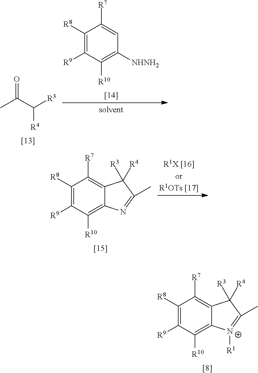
CC(C([R3])[R4])=O.C1([R8])=C([R9])C([R10])=C([NHNH2])C=C1[R7].C1([R8])=C([R9])C([R10])=C2C(=C1[R7])C([R3])([R4])C(C)=N2.C1([R8])=C([R9])C([R10])=C2C(=C1[R7])C([R3])([R4])C(C)=[N+]2[R1]
